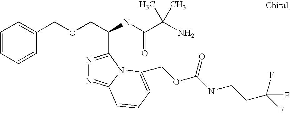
C(OCC(C1=NN=C2N1C(COC(NCCC(F)(F)F)=O)=CC=C2)NC(=O)C(C)(N)C)C1=CC=CC=C1
